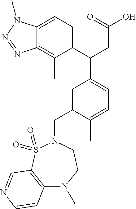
C12=CC=C(C(CC(O)=O)C3=CC=C(C)C(CN4S(=O)(=O)C5=C(N(C)CC4)C=CN=C5)=C3)C(C)=C1N=NN2C
